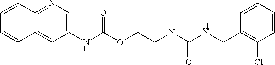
C1=CC(CNC(N(CCOC(NC2=CN=C3C(=C2)C=CC=C3)=O)C)=O)=C(Cl)C=C1
